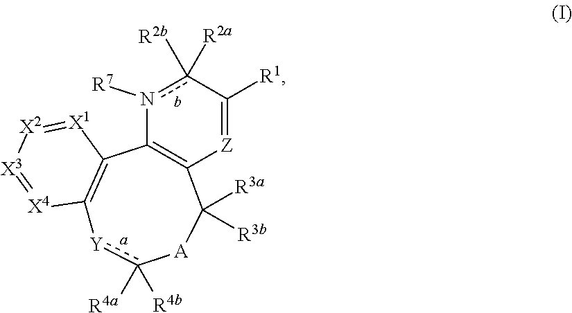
n1([R7])c([R2b])([R2a])C([R1])=[Z]C2=C1C1=C([X4]=[X3][X2]=[X1]1)[Y]c([R4b])([R4a])[A]C2([R3a])[R3b]
